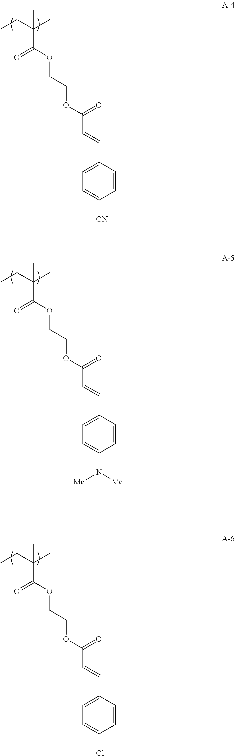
C1=C(C=CC(OCCOC(C(CC)(C)C)=O)=O)C=CC([CN])=C1.C1=C(C=CC(OCCOC(C(CC)(C)C)=O)=O)C=CC(N([Me])[Me])=C1.C1=C(C=CC(OCCOC(C(CC)(C)C)=O)=O)C=CC(Cl)=C1
